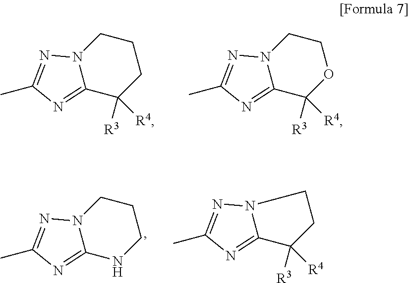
N12C(=NC(C)=N1)C([R3])([R4])CCC2.N12C(=NC(C)=N1)C([R3])([R4])OCC2.N12C(=NC(C)=N1)C([R3])([R4])CC2.N12C(=NC(C)=N1)NCCC2
